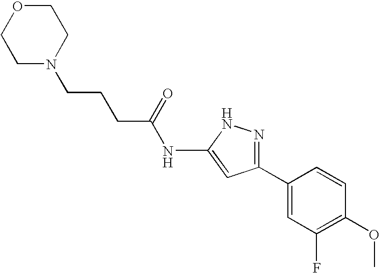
N(C1=CC(C2=CC(F)=C(OC)C=C2)=NN1)C(CCCN1CCOCC1)=O
